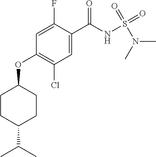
C1=C(F)C(C(NS(N(C)C)(=O)=O)=O)=CC(Cl)=C1OC1CCC(C(C)C)CC1
